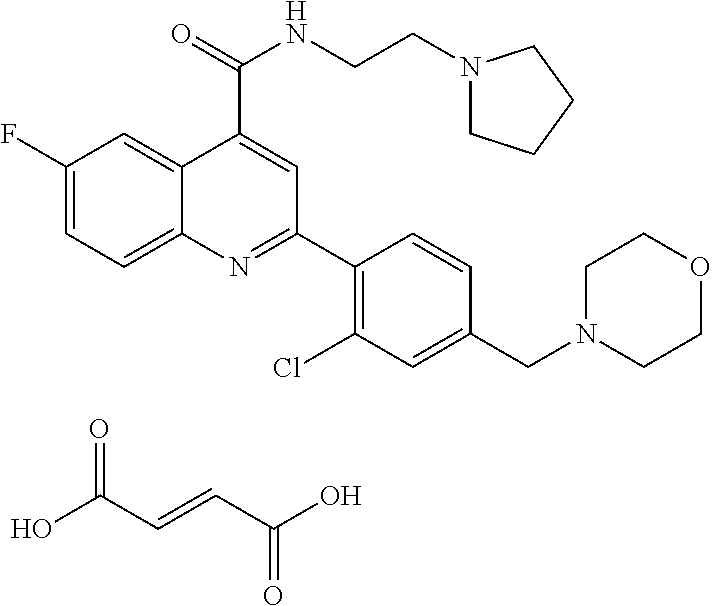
C1(F)=CC=C2C(=C1)C(C(=O)NCCN1CCCC1)=CC(C1=C(Cl)C=C(CN3CCOCC3)C=C1)=N2.OC(C=CC(O)=O)=O
